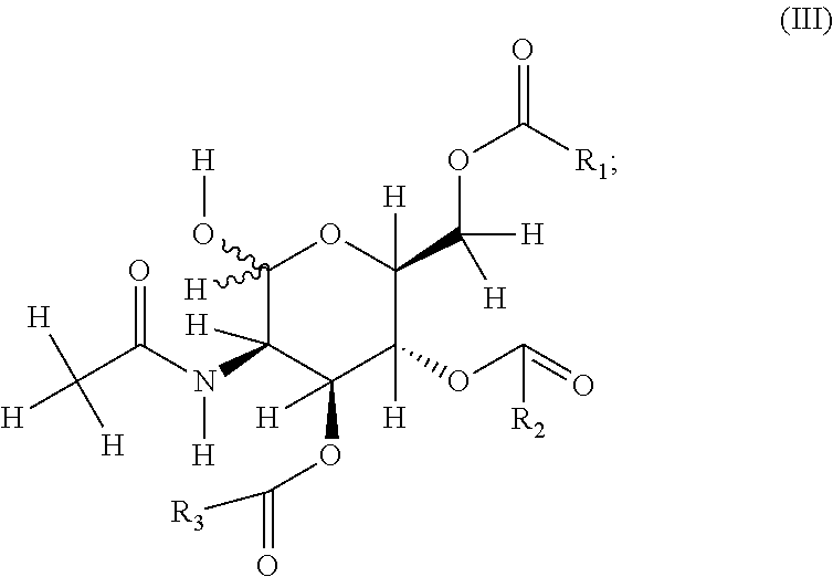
C1([H])(O[H])C(N(C(C([H])([H])[H])=O)[H])([H])C(OC(=O)[R3])([H])C([H])(OC(=O)[R2])C(C(OC(=O)[R1])([H])[H])([H])O1
